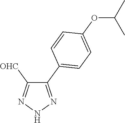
N1N=C(C2=CC=C(OC(C)C)C=C2)C([OHC])=N1
